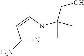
C(=N)(C=CNC(CO)(C)C)N
